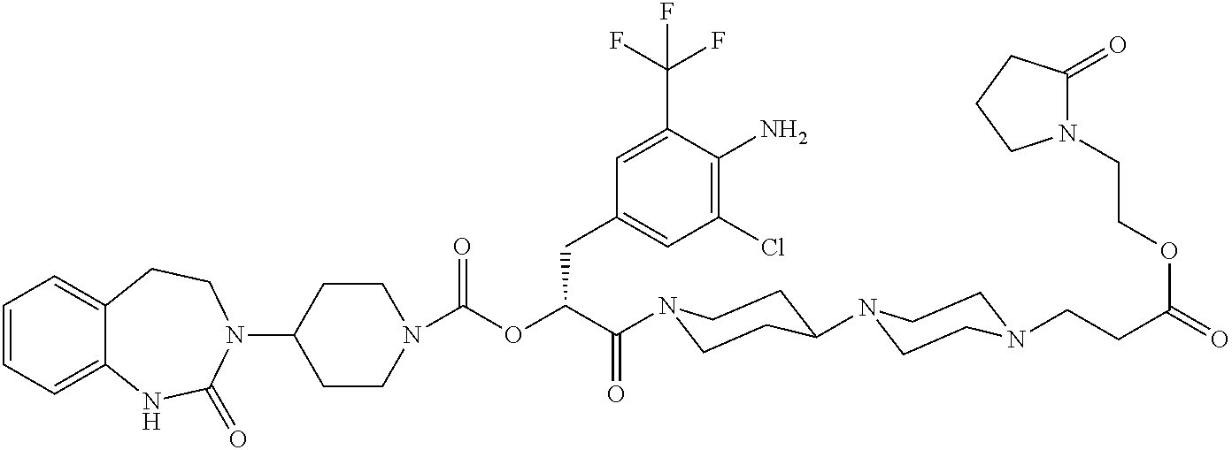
C1(N2CCC3=CC=CC=C3NC2=O)CCN(C(OC(C(=O)N2CCC(N3CCN(CCC(=O)OCCN4C(=O)CCC4)CC3)CC2)CC2=CC(Cl)=C(N)C(C(F)(F)F)=C2)=O)CC1
